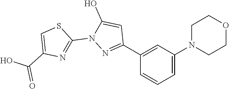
C1(C2=NN(C3=NC(C(O)=O)=CS3)C(O)=C2)=CC(N2CCOCC2)=CC=C1
